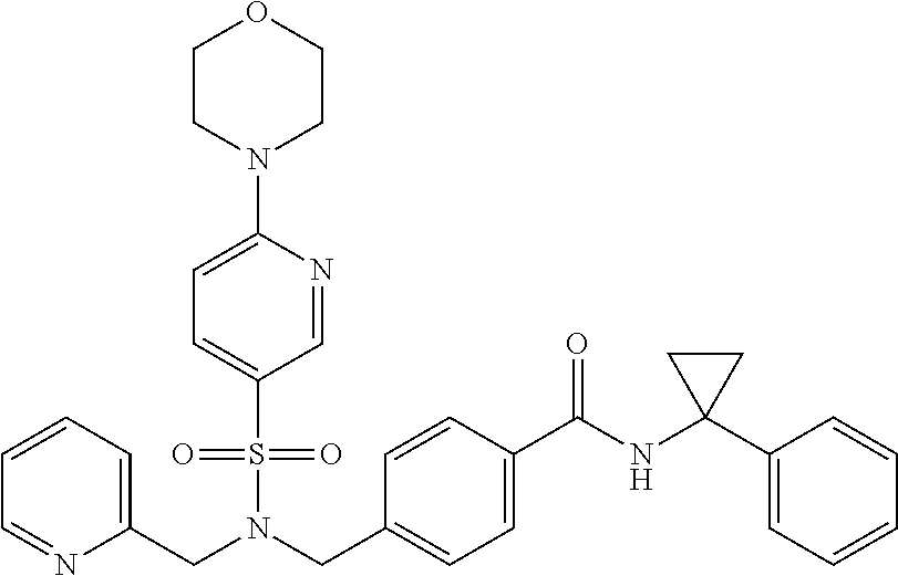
C1=CC=C(CN(S(=O)(=O)C2=CC=C(N3CCOCC3)N=C2)CC2=CC=C(C(=O)NC3(C4=CC=CC=C4)CC3)C=C2)N=C1
